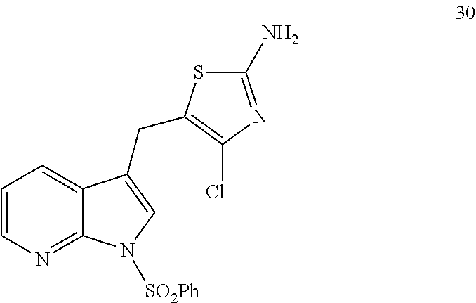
C1=CN=C2C(=C1)C(CC1=C(Cl)N=C(N)S1)=CN2[SO2Ph]
